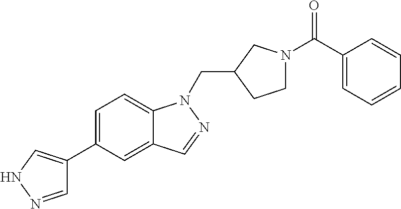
C1=NNC=C1C1=CC=C2C(=C1)C=NN2CC1CN(C(C2=CC=CC=C2)=O)CC1
